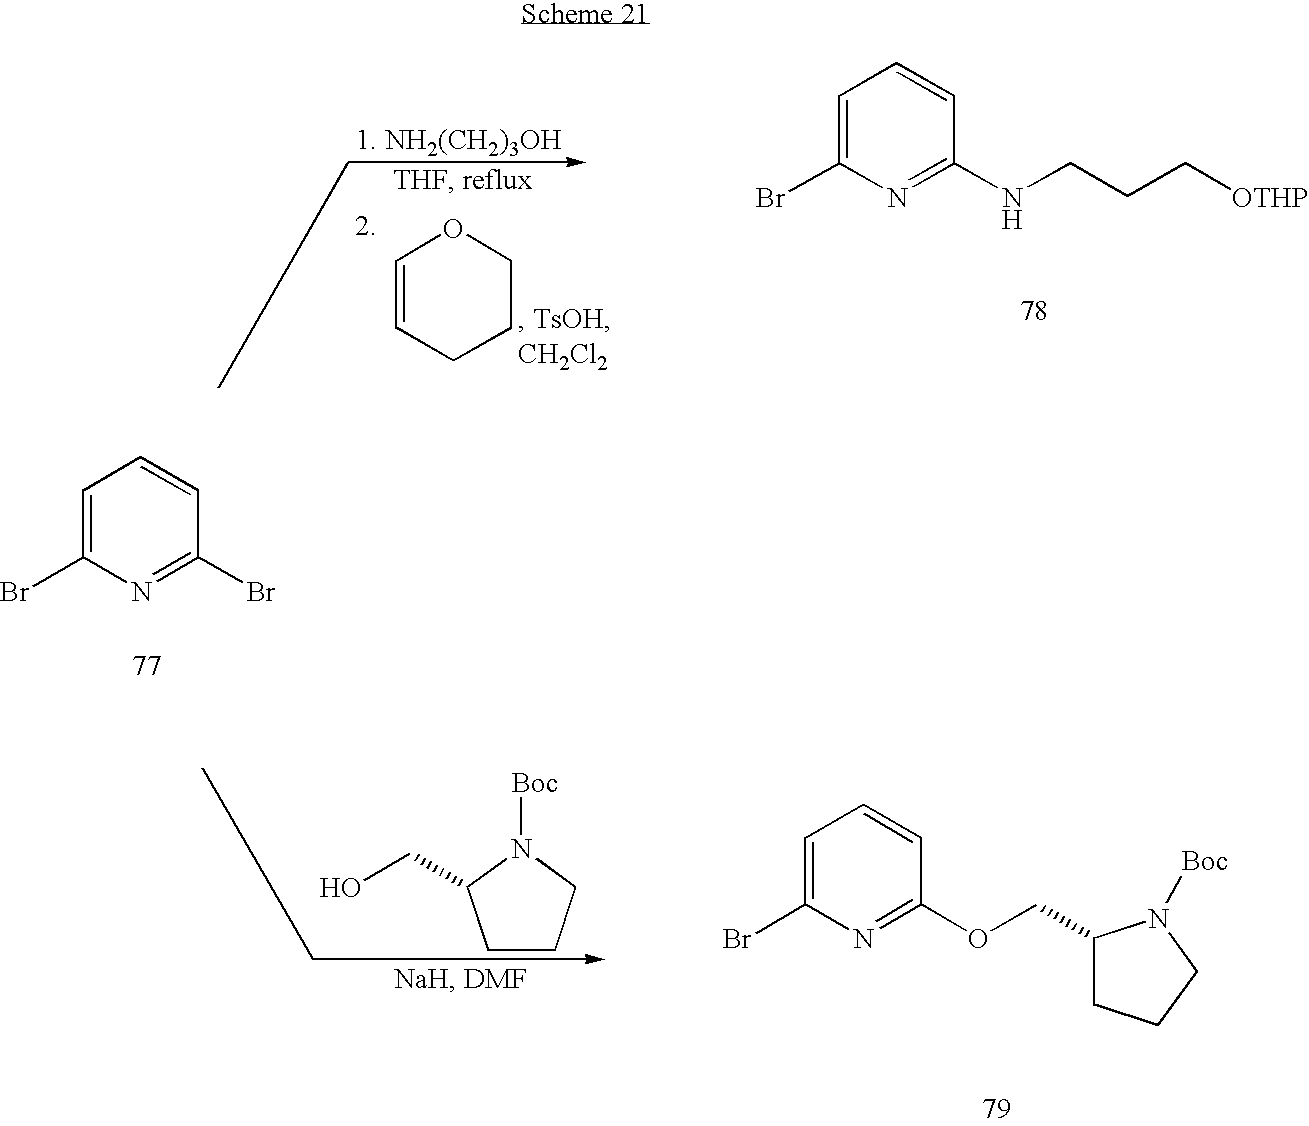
C1=C(Br)N=C(NCCC[OTHP])C=C1.C1=CCCCO1.C1=C(Br)N=C(Br)C=C1.C1CCN([Boc])C1CO.C1=C(Br)N=C(OCC2CCCN2[Boc])C=C1
